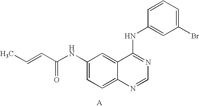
C1(NC(C=CC)=O)=CC=C2C(=C1)C(NC1=CC(Br)=CC=C1)=NC=N2
